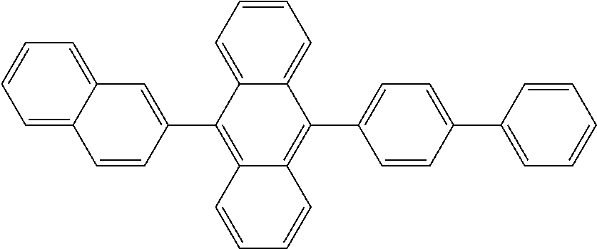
C1=CC2=C(C3=CC4=CC=CC=C4C=C3)C3=CC=CC=C3C(C3=CC=C(C4=CC=CC=C4)C=C3)=C2C=C1
